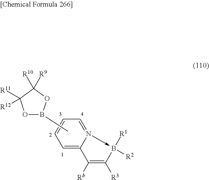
C12=CC=CC=N1->B([R1])([R2])C([R3])=C2[Rb].O1B(C)OC([R9])([R10])C1([R11])[R12]
